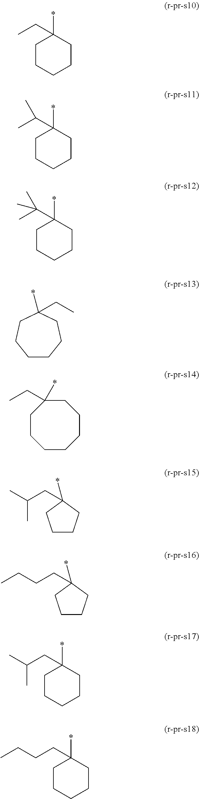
C1CCCCC1(*)CC.C1CCCCC1(*)C(C)C.C1CCCCC1(*)C(C)(C)C.C1CCCC(*)(CC)CC1.C1CCCCCCC1(*)CC.C1CCC(*)(CC(C)C)C1.C1CCC(*)(CCCC)C1.C1CCCCC1(*)CC(C)C.C1CCCCC1(*)CCCC
